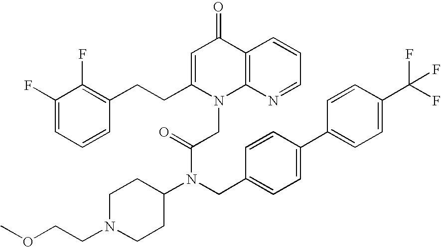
C1(F)=CC=CC(CCC2=CC(=O)C3=C(N2CC(=O)N(C2CCN(CCOC)CC2)CC2=CC=C(C4=CC=C(C(F)(F)F)C=C4)C=C2)N=CC=C3)=C1F
